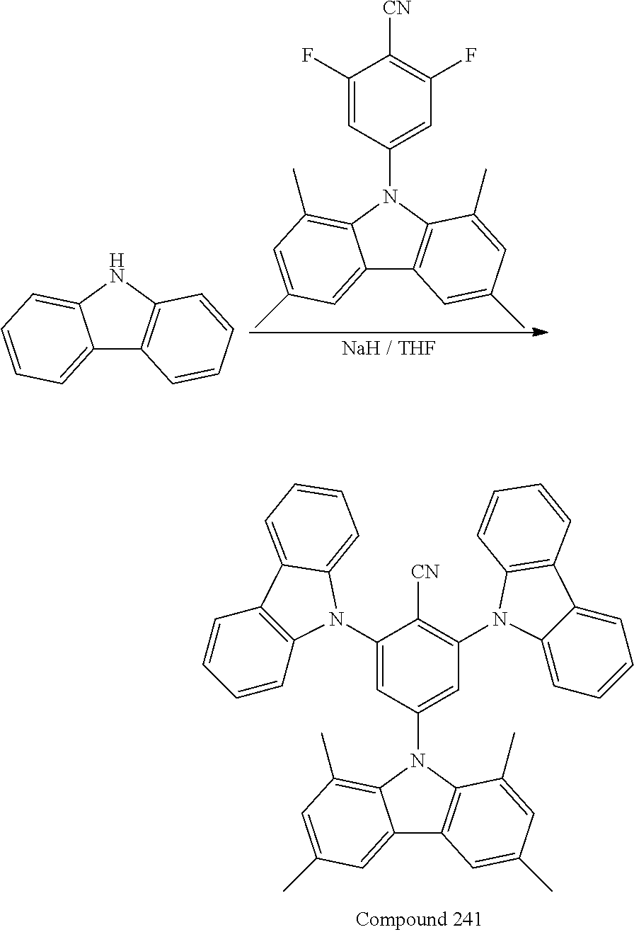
C12=CC(C)=CC(C)=C1N(C1=CC(F)=C([CN])C(F)=C1)C1=C2C=C(C)C=C1C.C12=CC=CC=C1NC1=C2C=CC=C1.C12=CC(C)=CC(C)=C1N(C1=CC(N3C4=CC=CC=C4C4=C3C=CC=C4)=C([CN])C(N3C4=C(C=CC=C4)C4=CC=CC=C34)=C1)C1=C2C=C(C)C=C1C
